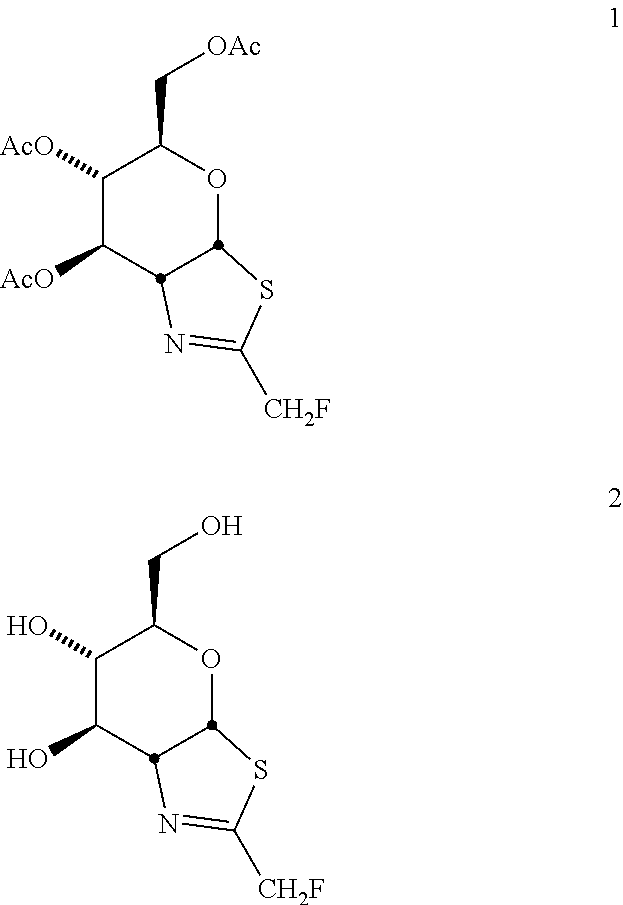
C1([AcO])C([AcO])C2N=C([CH2F])SC2OC1C[OAc].C1(O)C(O)C2N=C([CH2F])SC2OC1CO
